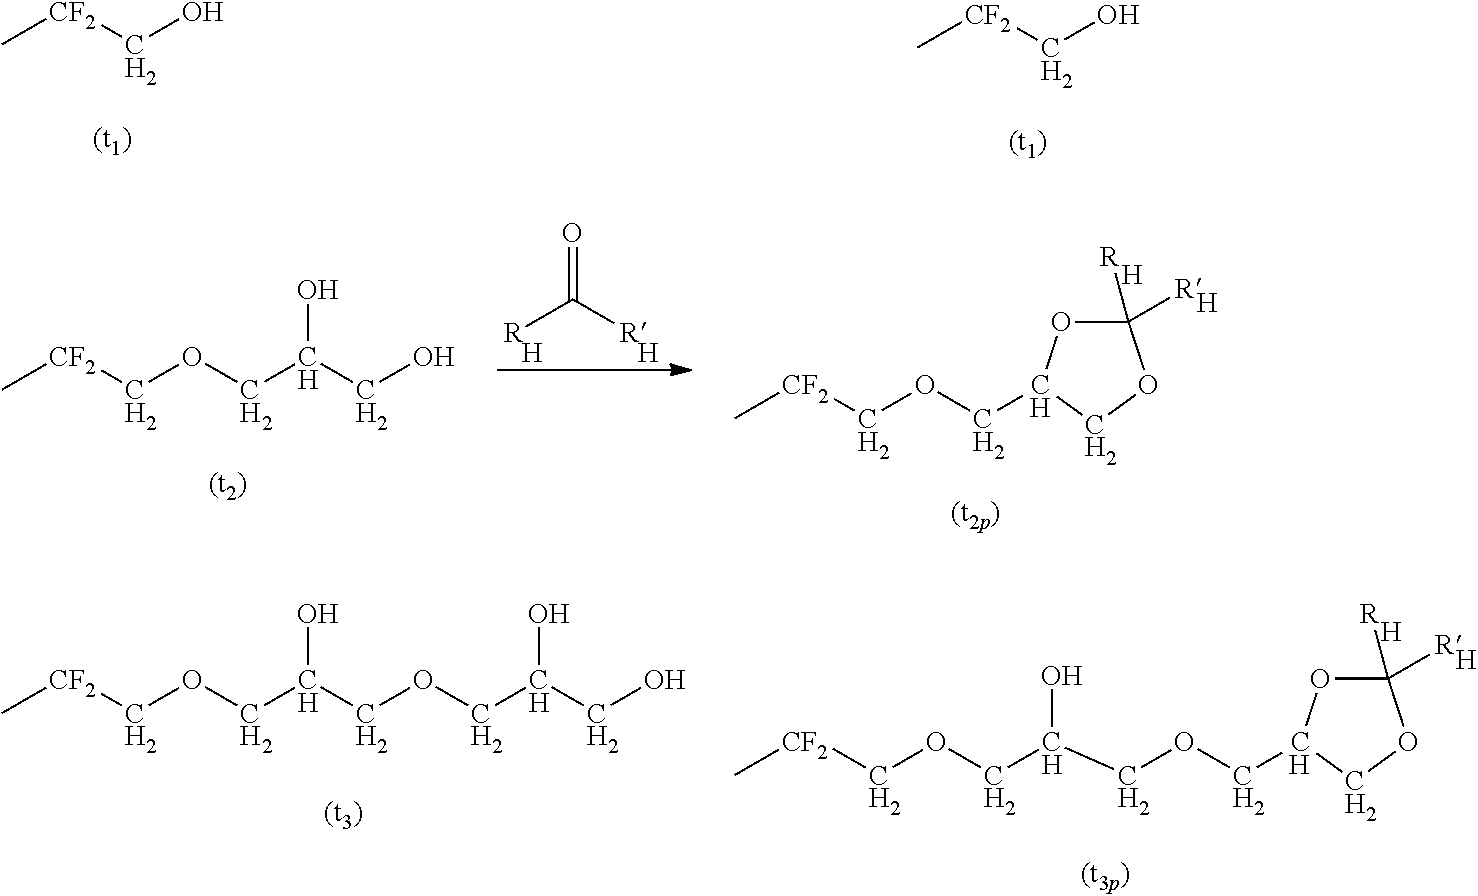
C[CF2]CO.C[CF2]CO.[R]C([R])=O.[H].[H].C[CF2]COCC1OC([R])([R])OC1.[H].[H].C[CF2]COCC(CO)O.C(COCC1OC([R])([R])OC1)(COC[CF2]C)O.[H].[H].C[CF2]COCC(COCC(CO)O)O
